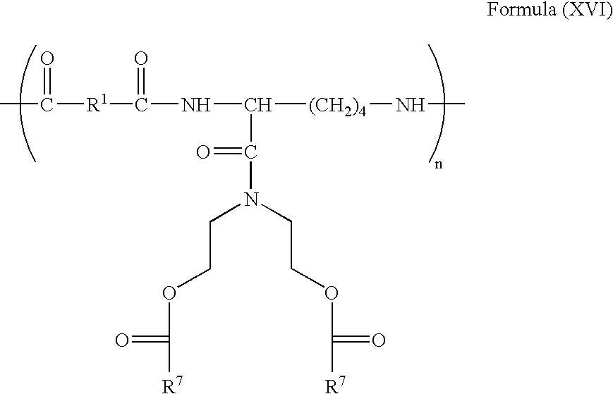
CC([R1]C(NC([(CH2)4]NC)C(N(CCOC([R7])=O)CCOC([R7])=O)=O)=O)=O
